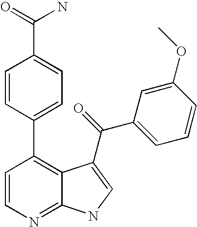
C1=CN=C2C(=C1C1=CC=C(C(N)=O)C=C1)C(C(=O)C1=CC=CC(OC)=C1)=CN2
